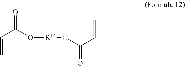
C=CC(=O)O[R14]OC(C=C)=O
